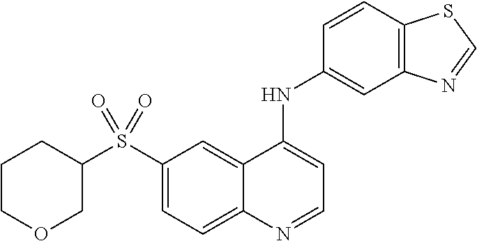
C1(S(C2CCCOC2)(=O)=O)=CC=C2C(=C1)C(NC1=CC3=C(C=C1)SC=N3)=CC=N2
